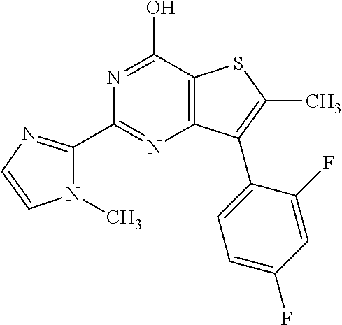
N1(C)C(C2=NC3=C(C(O)=N2)SC(C)=C3C2=CC=C(F)C=C2F)=NC=C1
